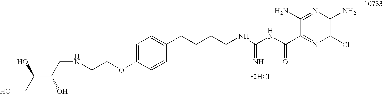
C1(Cl)=C(N)N=C(N)C(C(NC(NCCCCC2=CC=C(OCCNCC(C(CO)O)O)C=C2)=N)=O)=N1.[2HCl]
